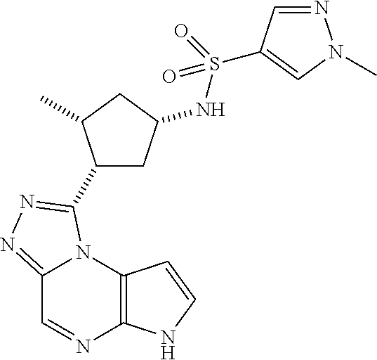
C12=C(N3C(=NN=C3C3CC(NS(=O)(=O)C4=CN(C)N=C4)CC3C)C=N1)C=CN2
